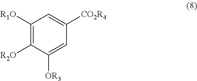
C1([R1O])=C([R2O])C([OR3])=CC([CO2R4])=C1
